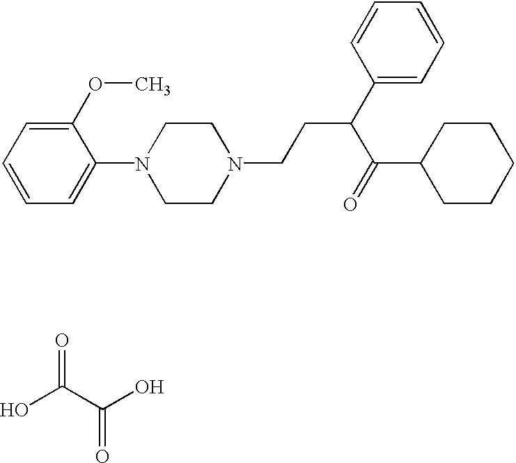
C1(OC)=CC=CC=C1N1CCN(CCC(C(=O)C2CCCCC2)C2=CC=CC=C2)CC1.OC(C(O)=O)=O
